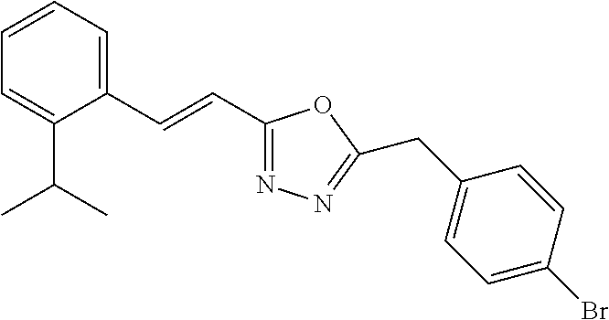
C1=CC=C(C=CC2=NN=C(CC3=CC=C(Br)C=C3)O2)C(C(C)C)=C1
